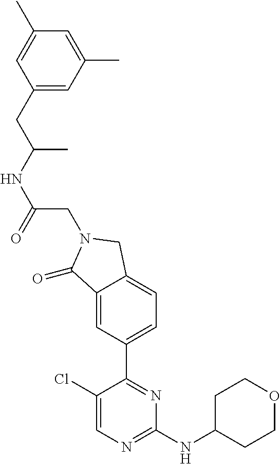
C1(Cl)=CN=C(NC2CCOCC2)N=C1C1=CC=C2C(=C1)C(=O)N(CC(NC(C)CC1=CC(C)=CC(C)=C1)=O)C2
